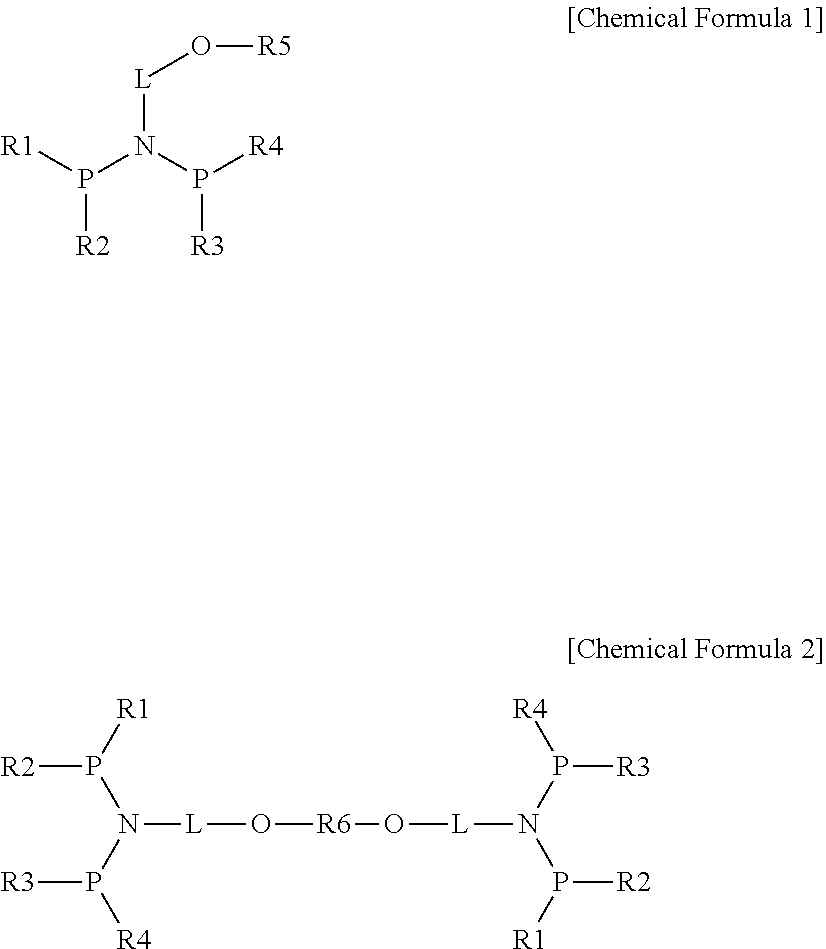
[L](N(P([R3])[R4])P([R2])[R1])O[R5].N([L]O[R6]O[L]N(P([R3])[R4])P([R2])[R1])(P([R1])[R2])P([R3])[R4]
